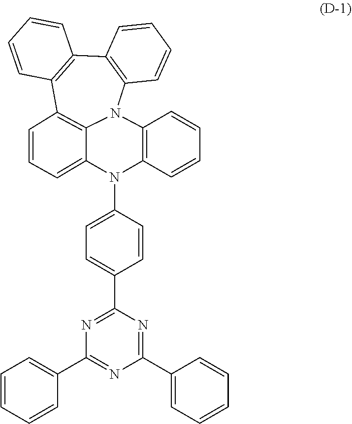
C12=C(C3=C(N4C5=C1C=CC=C5N(C1=CC=C(C5=NC(C6=CC=CC=C6)=NC(C6=CC=CC=C6)=N5)C=C1)C1=C4C=CC=C1)C=CC=C3)C=CC=C2
